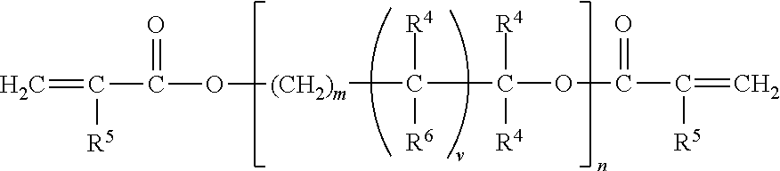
C(OC(C(=C)[R5])=O)(C([(CH2)m]OC(=O)C(=C)[R5])([R4])[R6])([R4])[R4]
